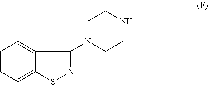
C1=CC=C2C(=C1)C(N1CCNCC1)=NS2
